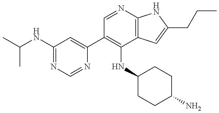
C1(C2=C(NC3CCC(N)CC3)C3=C(N=C2)NC(CCC)=C3)=CC(NC(C)C)=NC=N1
